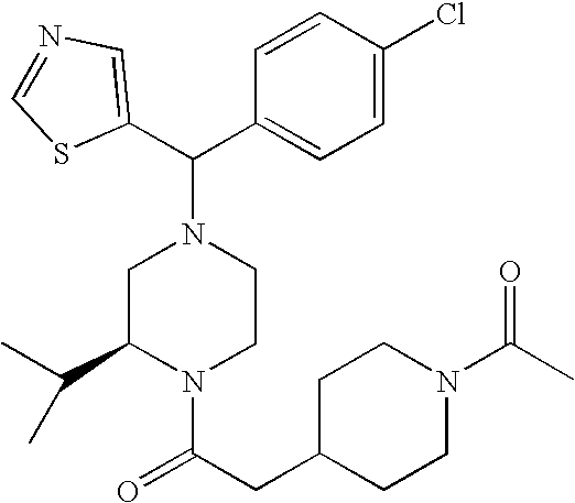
C1=NC=C(C(C2=CC=C(Cl)C=C2)N2CC(C(C)C)N(C(CC3CCN(C(C)=O)CC3)=O)CC2)S1
